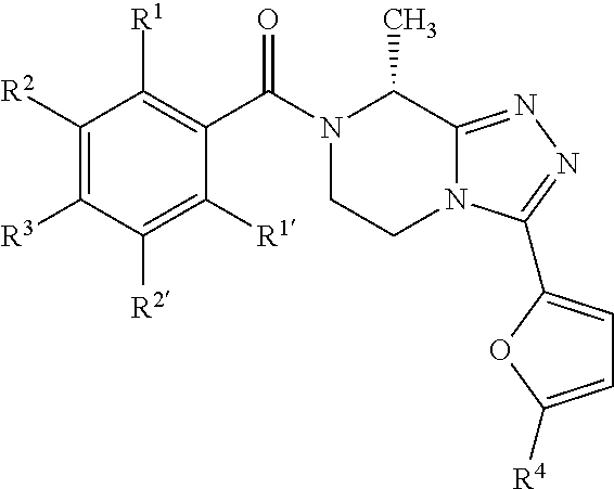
C1([R2])=C([R3])C([R2])=C([R1])C(C(N2CCN3C(=NN=C3C3=CC=C([R4])O3)C2C)=O)=C1[R1]
